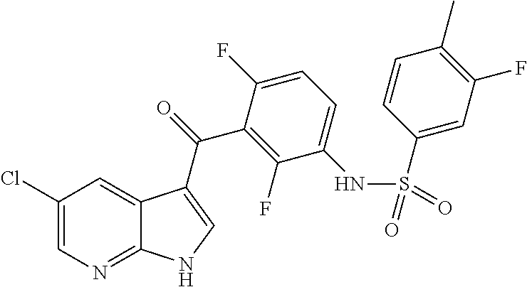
C1(Cl)=CN=C2C(=C1)C(C(=O)C1=C(F)C(NS(=O)(=O)C3=CC(F)=C(C)C=C3)=CC=C1F)=CN2
